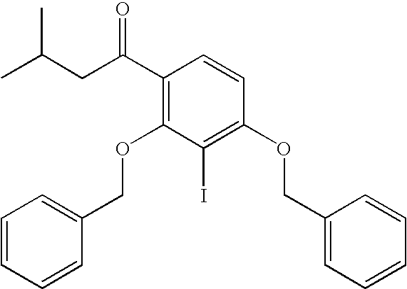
C1=CC=CC(COC2=C(C(CC(C)C)=O)C=CC(OCC3=CC=CC=C3)=C2I)=C1
